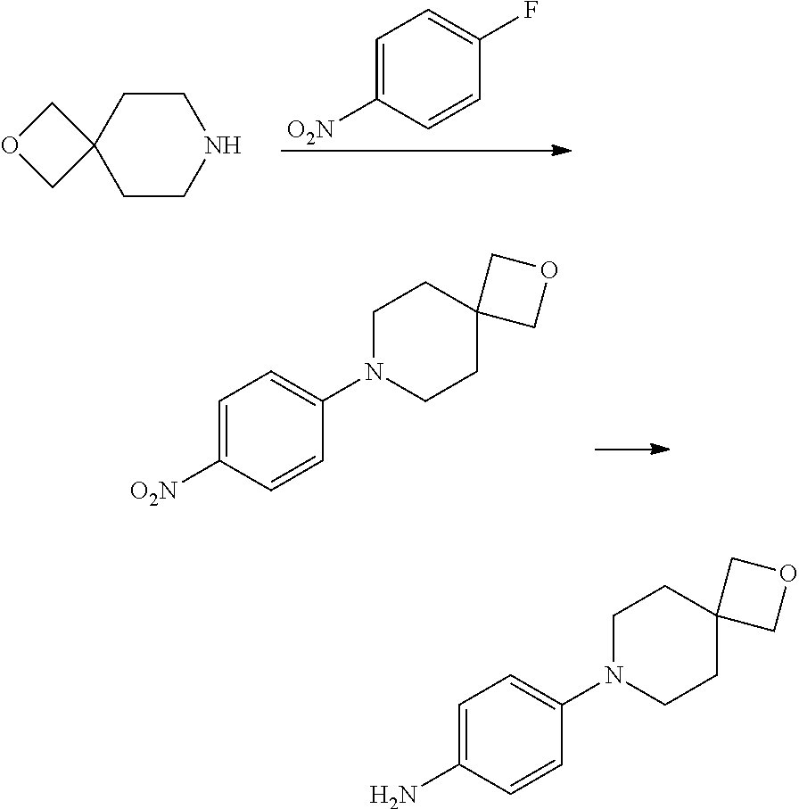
C1CC2(CCN1)COC2.C1=C([O2N])C=CC(F)=C1.C1=C([O2N])C=CC(N2CCC3(CC2)COC3)=C1.C1=C(N)C=CC(N2CCC3(CC2)COC3)=C1
